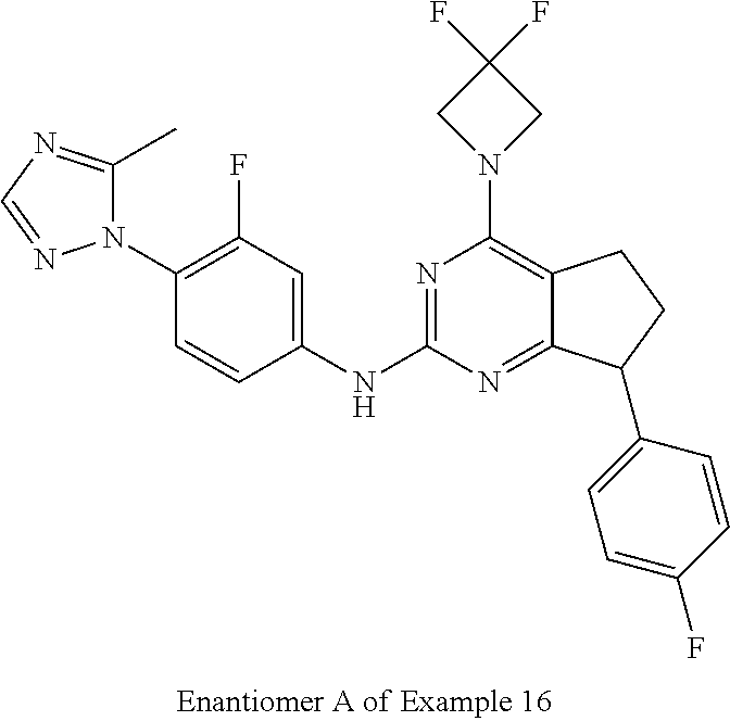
C1(N2C(C)=NC=N2)=C(F)C=C(NC2=NC(N3CC(F)(F)C3)=C3C(=N2)C(C2=CC=C(F)C=C2)CC3)C=C1
